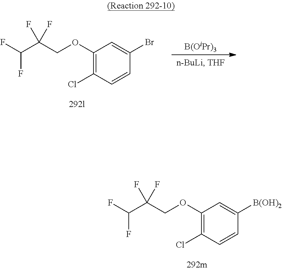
C1(OCC(C(F)F)(F)F)=C(Cl)C=CC(Br)=C1.[B(OiPr)3].C1(OCC(C(F)F)(F)F)=C(Cl)C=CC([B(OH)2])=C1
